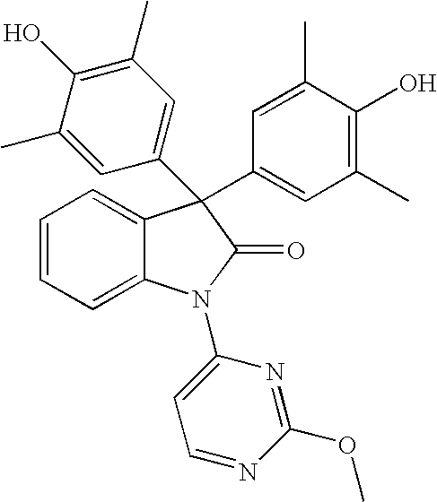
C1=CC=C2C(=C1)C(C1=CC(C)=C(O)C(C)=C1)(C1=CC(C)=C(O)C(C)=C1)C(=O)N2C1=CC=NC(OC)=N1
